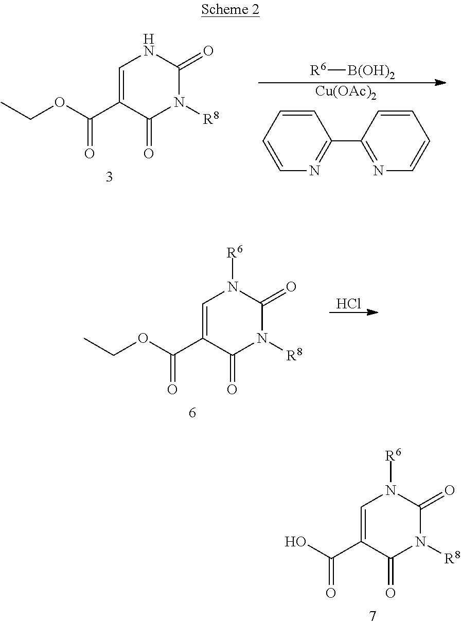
[R6][B(OH)2].O(C(C1=CNC(=O)N([R8])C1=O)=O)CC.C1=CC=CC(C2=NC=CC=C2)=N1.[Cu(OAc)2].O(C(C1=CN([R6])C(=O)N([R8])C1=O)=O)CC.Cl.OC(C1=CN([R6])C(=O)N([R8])C1=O)=O
